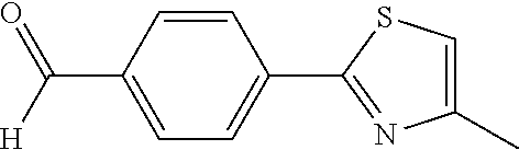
C1=CC(C([H])=O)=CC=C1C1=NC(C)=CS1
